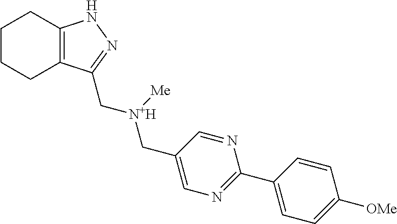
C1CCC2=C(C1)NN=C2C[N+H]([Me])CC1=CN=C(C2=CC=C([OMe])C=C2)N=C1
